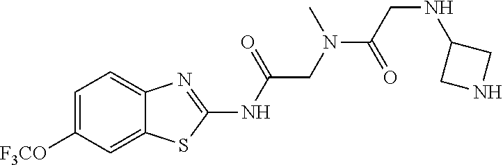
C1=C([F3CO])C=C2C(=C1)N=C(NC(CN(C(CNC1CNC1)=O)C)=O)S2
